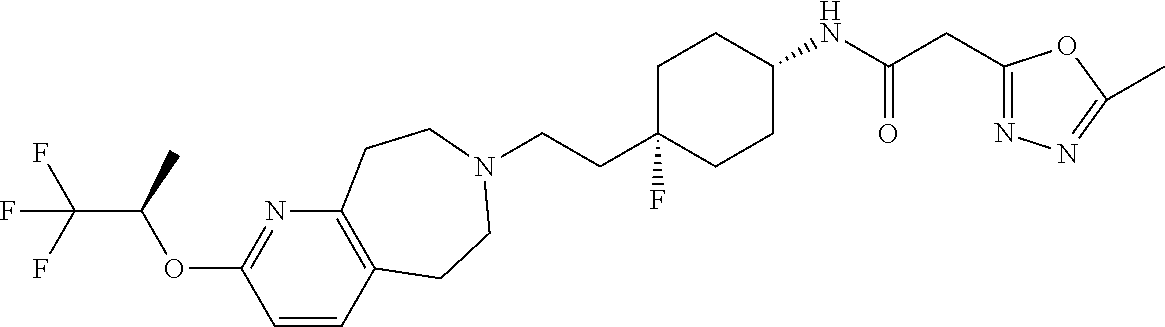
C1=CC2=C(N=C1OC(C(F)(F)F)C)CCN(CCC1(F)CCC(NC(CC3=NN=C(C)O3)=O)CC1)CC2
